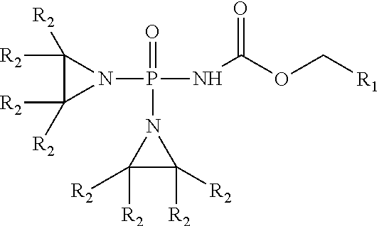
C1([R2])([R2])C([R2])([R2])N1P(=O)(N1C([R2])([R2])C1([R2])[R2])NC(=O)OC[R1]
